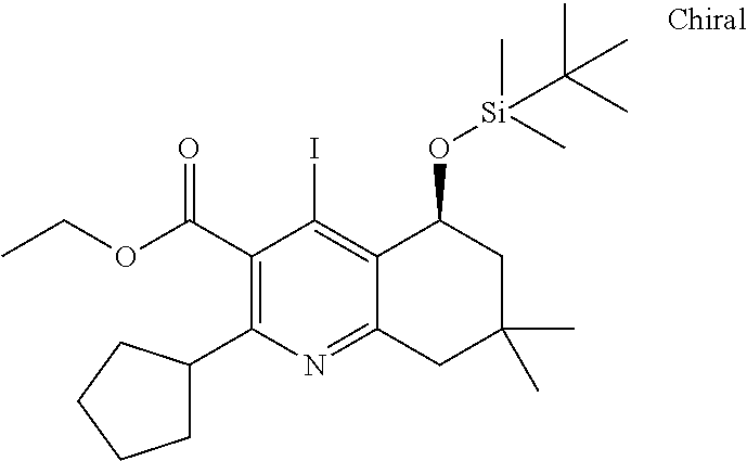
C1(C(OCC)=O)=C(C2CCCC2)N=C2C(=C1I)C(O[Si](C)(C)C(C)(C)C)CC(C)(C)C2
